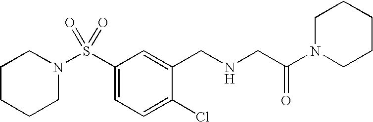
N1(S(C2=CC=C(Cl)C(CNCC(N3CCCCC3)=O)=C2)(=O)=O)CCCCC1
